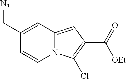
C1(C[N3])=CC2=CC(C(=O)[OEt])=C(Cl)N2C=C1
